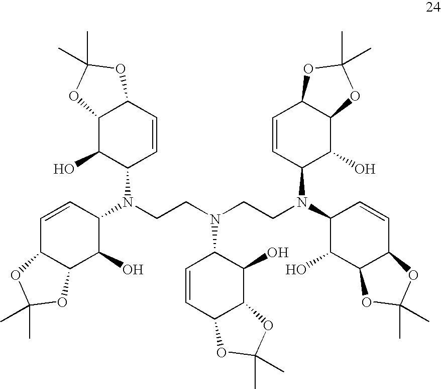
C1=CC(N(C2C=CC3C(C2O)OC(C)(C)O3)CCN(CCN(C2C(O)C3C(C=C2)OC(C)(C)O3)C2C(O)C3C(C=C2)OC(C)(C)O3)C2C=CC3C(C2O)OC(C)(C)O3)C(O)C2C1OC(C)(C)O2
